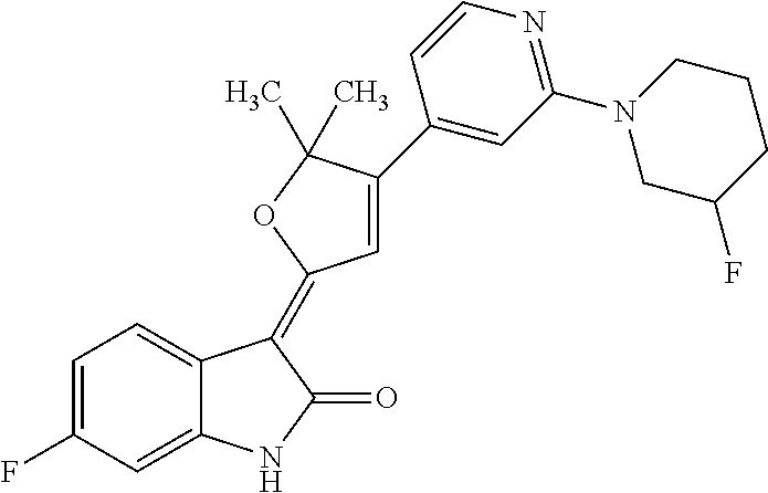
C1=C(F)C=C2C(=C1)C(=C1C=C(C3=CC(N4CC(F)CCC4)=NC=C3)C(C)(C)O1)C(=O)N2
